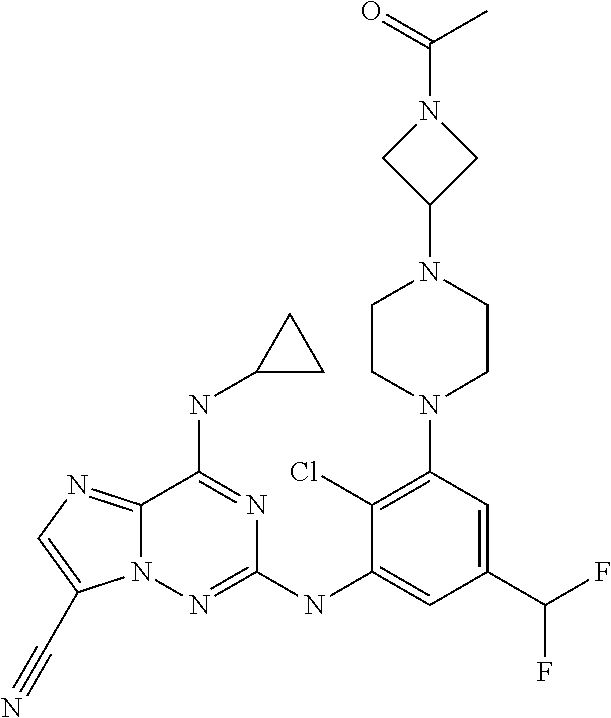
N12C(=NC=C1C#N)C(NC1CC1)=NC(NC1=CC(C(F)F)=CC(N3CCN(C4CN(C(=O)C)C4)CC3)=C1Cl)=N2
